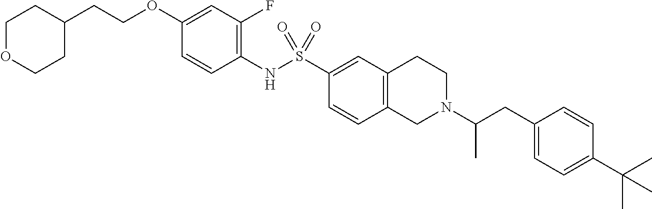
C1(OCCC2CCOCC2)=CC(F)=C(NS(C2=CC3=C(C=C2)CN(C(CC2=CC=C(C(C)(C)C)C=C2)C)CC3)(=O)=O)C=C1
